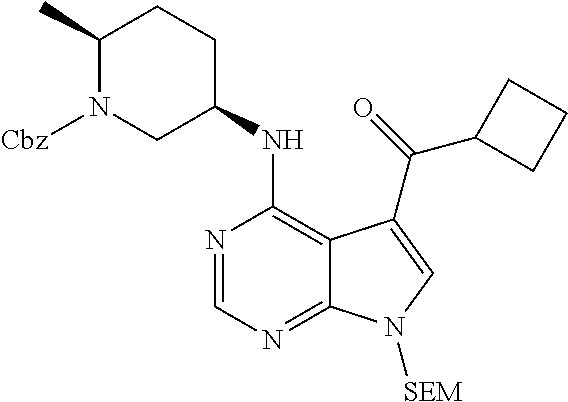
C1=NC(NC2CCC(C)N([Cbz])C2)=C2C(=N1)N([SEM])C=C2C(=O)C1CCC1
